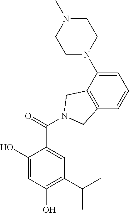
C1(O)=CC(O)=C(C(C)C)C=C1C(=O)N1CC2=C(C=CC=C2N2CCN(C)CC2)C1
